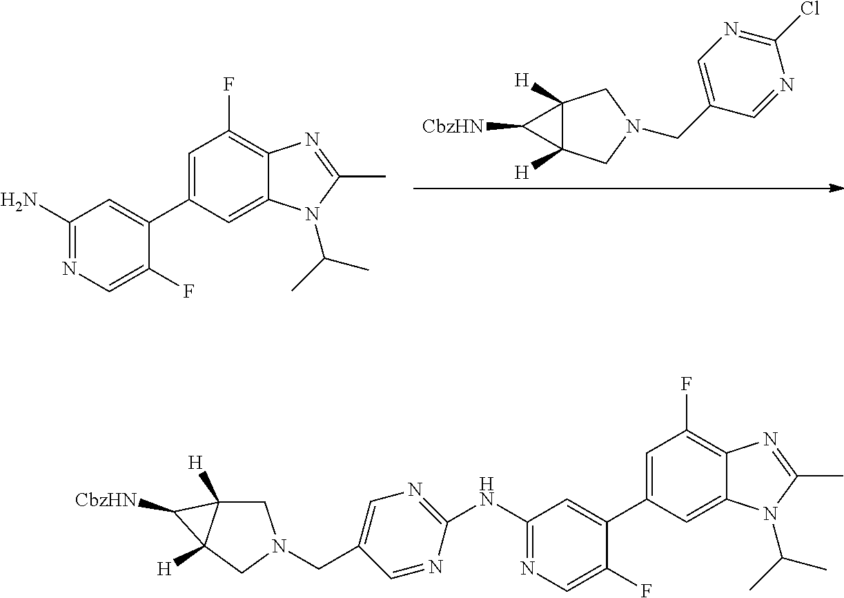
C12([H])C([H])(CN(CC3=CN=C(Cl)N=C3)C1)C2[CbzHN].C1=C(C2=CC(N)=NC=C2F)C=C2C(=C1F)N=C(C)N2C(C)C.C1=C(C2=CC(NC3=NC=C(CN4CC5([H])C([H])(C4)C5[CbzHN])C=N3)=NC=C2F)C=C2C(=C1F)N=C(C)N2C(C)C
